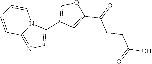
C1(C(=O)CCC(O)=O)=CC(C2=CN=C3C=CC=CN32)=CO1
